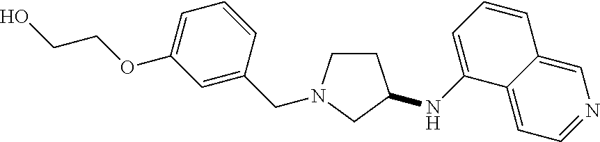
C1N(CC2=CC(OCCO)=CC=C2)CCC1NC1=CC=CC2=CN=CC=C21
